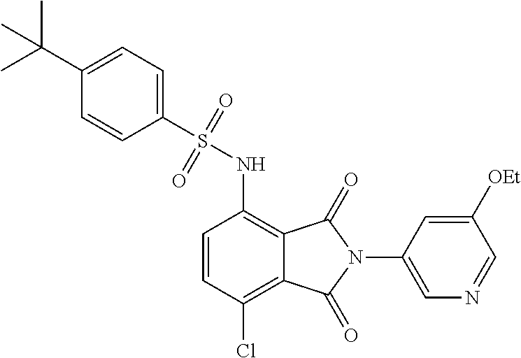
C1=CC(Cl)=C2C(=C1NS(=O)(=O)C1=CC=C(C(C)(C)C)C=C1)C(=O)N(C1=CN=CC([OEt])=C1)C2=O
